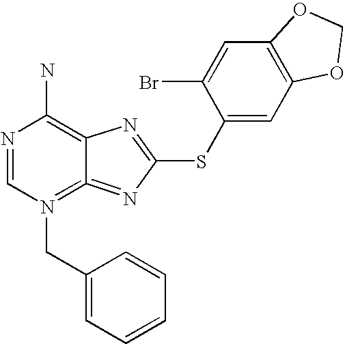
N1=CN(CC2=CC=CC=C2)=C2=NC(SC3=CC4=C(C=C3Br)OCO4)=NC2=C1N
